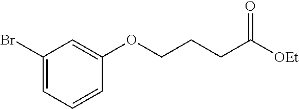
C1(Br)=CC=CC(OCCCC([OEt])=O)=C1
